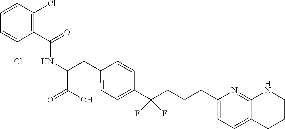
C(C1=C(Cl)C=CC=C1Cl)(=O)NC(CC1=CC=C(C(CCCC2=CC=C3C(=N2)NCCC3)(F)F)C=C1)C(=O)O
